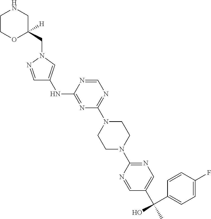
N(C1=NC(N2CCN(C3=NC=C(C(C4=CC=C(F)C=C4)(C)O)C=N3)CC2)=NC=N1)C1=CN(CC2([H])CNCCO2)N=C1
